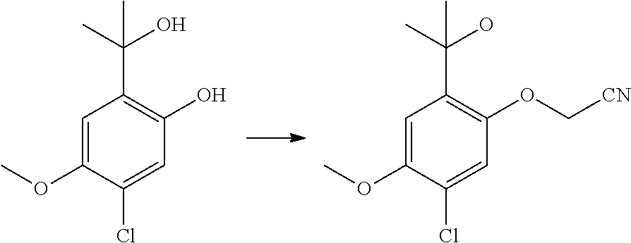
C1(Cl)=CC(OC[CN])=C(C(C)(O)C)C=C1OC.C1(Cl)=CC(O)=C(C(C)(O)C)C=C1OC
